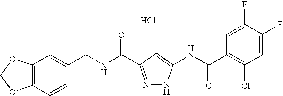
C1(CNC(=O)C2=NNC(NC(C3=C(Cl)C=C(F)C(F)=C3)=O)=C2)=CC2=C(C=C1)OCO2.Cl
